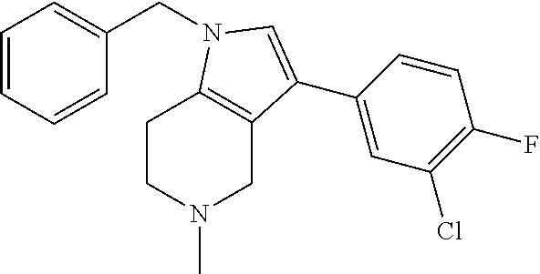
C1=CC=CC(CN2C3=C(CN(C)CC3)C(C3=CC(Cl)=C(F)C=C3)=C2)=C1
